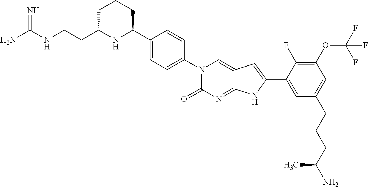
C1C(CCNC(N)=N)NC(C2=CC=C(N3C(=O)N=C4C(=C3)C=C(C3=CC(CCCC(N)C)=CC(OC(F)(F)F)=C3F)N4)C=C2)CC1
